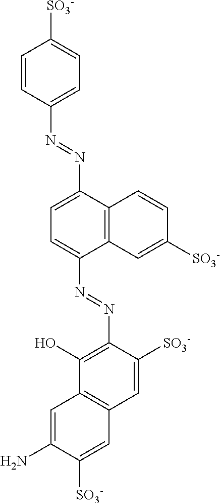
C1=CC(N=NC2=CC=C(N=NC3=C(O)C4=C(C=C3[SO3-])C=C([SO3-])C(N)=C4)C3=C2C=CC([SO3-])=C3)=CC=C1[SO3-]
